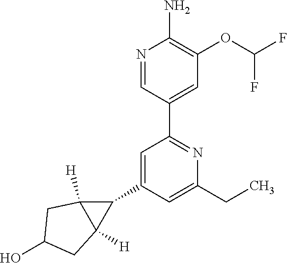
C1=C(C2C3([H])C2([H])CC(O)C3)C=C(CC)N=C1C1=CC(OC(F)F)=C(N)N=C1
